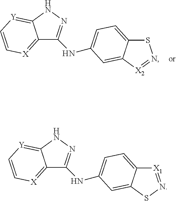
C12=[X]C=C[Y]=C1NN=C2NC1=CC=C2SN=[X2]C2=C1.C12=[X]C=C[Y]=C1NN=C2NC1=CC=C2[X1]=NSC2=C1
